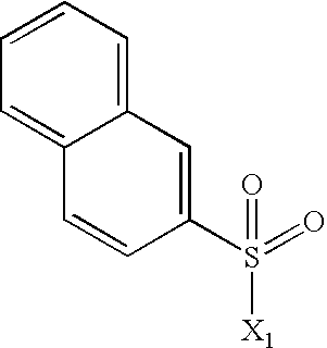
[X1]S(C1=CC2=CC=CC=C2C=C1)(=O)=O
